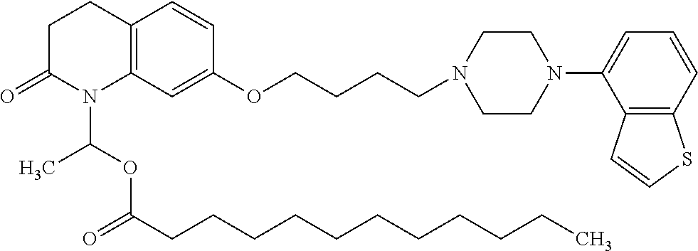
C12=C(C=C(OCCCCN3CCN(C4=CC=CC5=C4C=CS5)CC3)C=C1)N(C(OC(CCCCCCCCCCC)=O)C)C(=O)CC2
